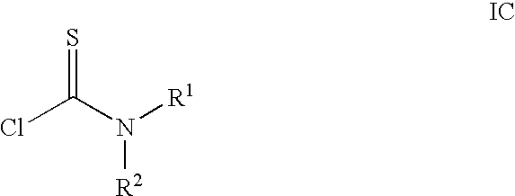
ClC(N([R1])[R2])=S
